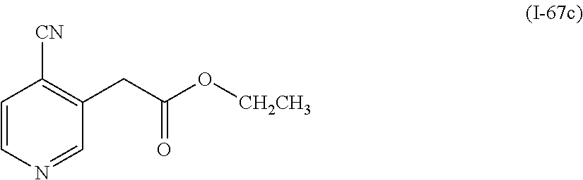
C1=CN=CC(CC(O[CH2CH3])=O)=C1[CN]
